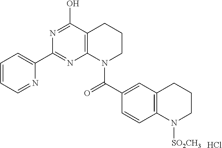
Cl.C1=CC=NC(C2=NC3=C(C(O)=N2)CCCN3C(C2=CC3=C(C=C2)N([SO2CH3])CCC3)=O)=C1
